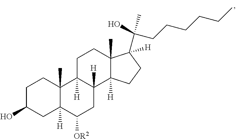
C1C(O)CC2([H])C(C)(C1)C1([H])C([H])(CC2[OR2])C2([H])C(C)(CC1)C(C(O)(C)CCCCCC)([H])CC2
